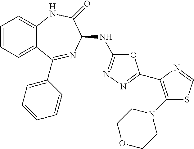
C1=CC=C2C(=C1)NC(=O)C(NC1=NN=C(C3=C(N4CCOCC4)SC=N3)O1)N=C2C1=CC=CC=C1
